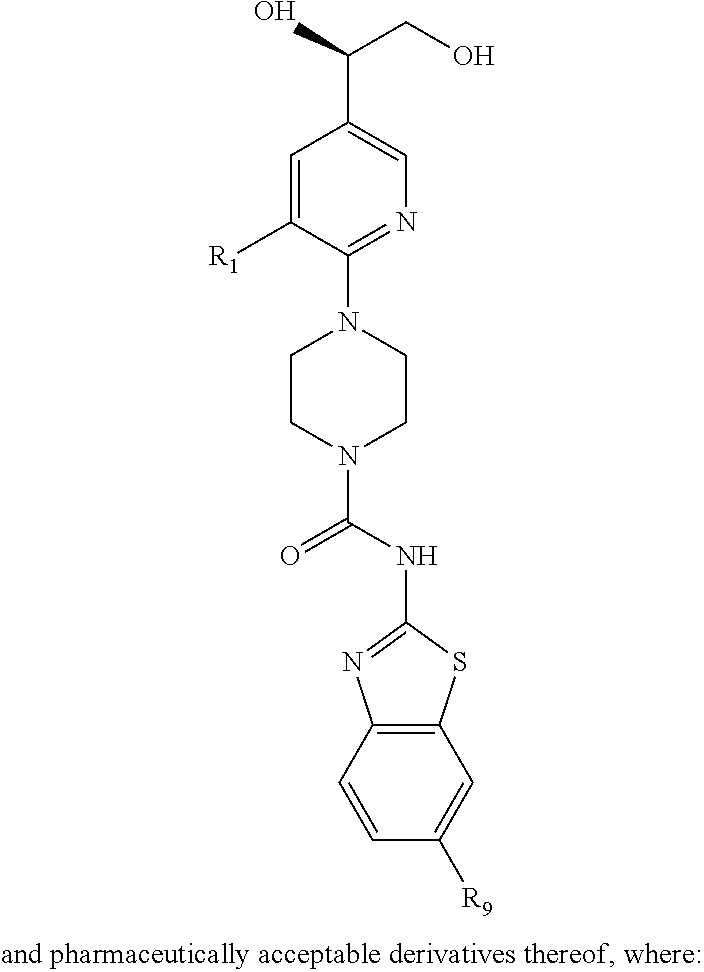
C1=C([R1])C(N2CCN(C(NC3=NC4=C(S3)C=C([R9])C=C4)=O)CC2)=NC=C1C(CO)O
